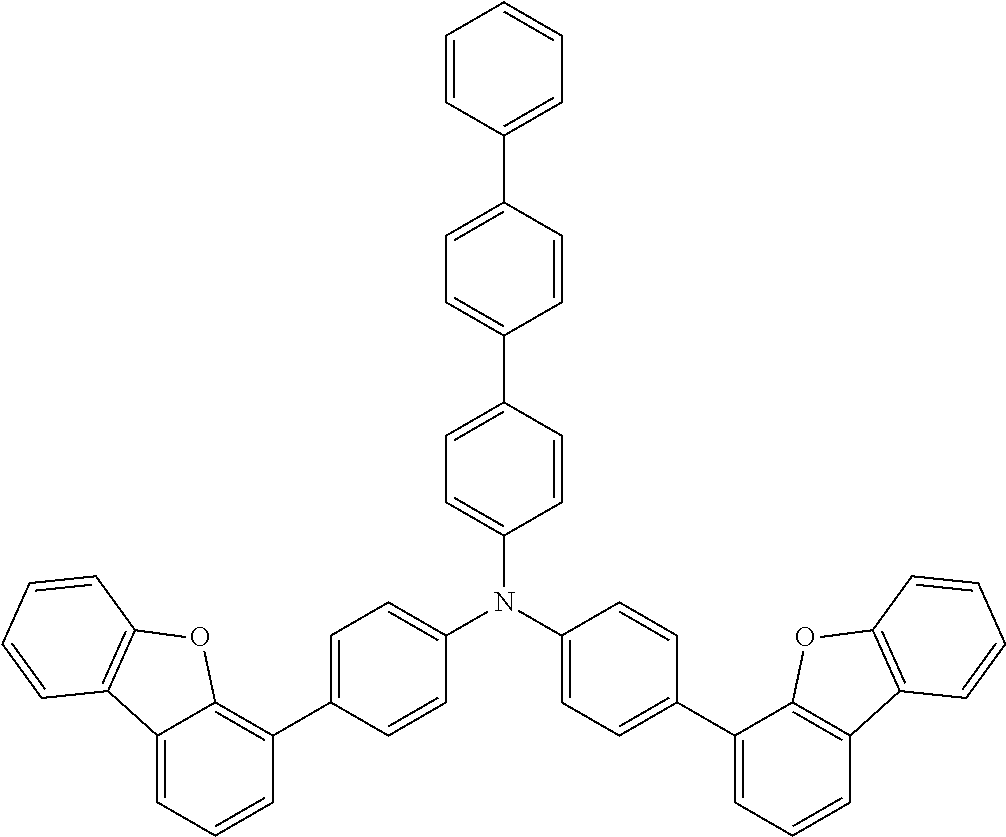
C1=CC(C2=CC=C(C3=CC=C(N(C4=CC=C(C5=CC=CC6=C5OC5=C6C=CC=C5)C=C4)C4=CC=C(C5=C6C(=CC=C5)C5=C(O6)C=CC=C5)C=C4)C=C3)C=C2)=CC=C1
